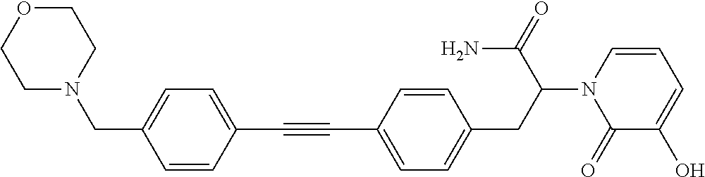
C1(C#CC2=CC=C(CC(C(N)=O)N3C(=O)C(O)=CC=C3)C=C2)=CC=C(CN2CCOCC2)C=C1
